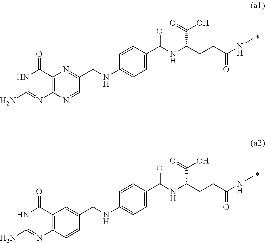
C12=C(N=CC(CNC3=CC=C(C(NC(CCC(NC)=O)C(=O)O)=O)C=C3)=N1)N=C(N)NC2=O.C12=C(C=CC(CNC3=CC=C(C(NC(CCC(NC)=O)C(=O)O)=O)C=C3)=C1)N=C(N)NC2=O
